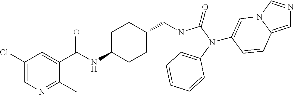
C1(Cl)=CN=C(C)C(C(NC2CCC(CN3C4=C(N(C5=CN6C=NC=C6C=C5)C3=O)C=CC=C4)CC2)=O)=C1
